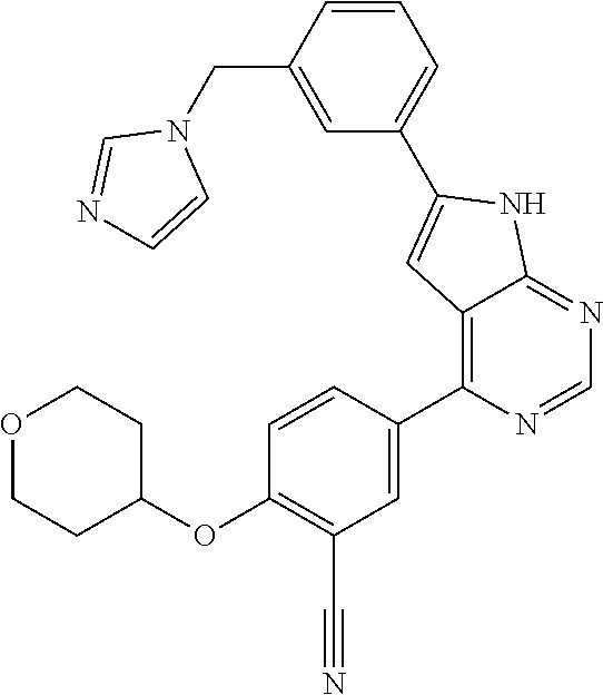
O1CCC(OC2=C(C#N)C=C(C3=C4C(=NC=N3)NC(C3=CC=CC(CN5C=NC=C5)=C3)=C4)C=C2)CC1
